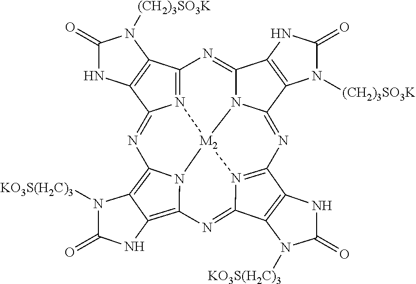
N12=C3C4=C(C1=NC1=C5C(=C6N1[M2]21N2C(=N3)C3=C(C2=NC2=N1C(=N6)C1=C2NC(=O)N1[KO3S(H2C)3])N([(CH2)3SO3K])C(=O)N3)NC(=O)N5[KO3S(H2C)3])NC(=O)N4[(CH2)3SO3K]
